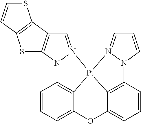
C1=CC=C2C3=C1N1C4=C(C=N1[Pt]31C3=C(C=CC=C3O2)N2N1=CC=C2)C1=C(S4)C=CS1
